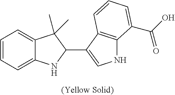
C12=CC=CC=C1NC(C1=CNC3=C1C=CC=C3C(O)=O)C2(C)C
